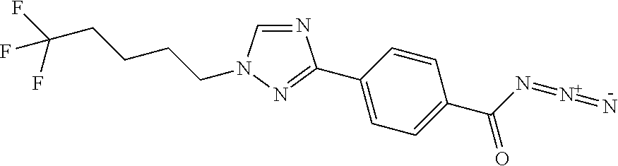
C1(C2=NN(CCCCC(F)(F)F)C=N2)=CC=C(C(N=[N+]=N)=O)C=C1
